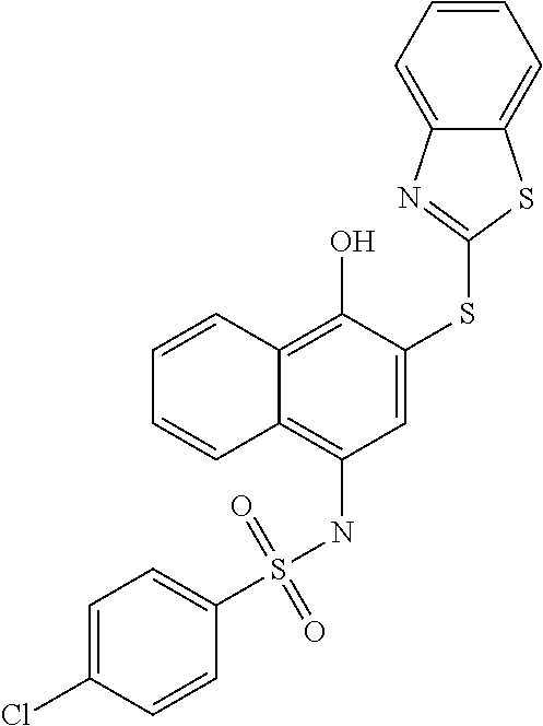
C1=C(Cl)C=CC(S(=O)(=O)NC2=C3C(=C(O)C(SC4=NC5=CC=CC=C5S4)=C2)C=CC=C3)=C1
